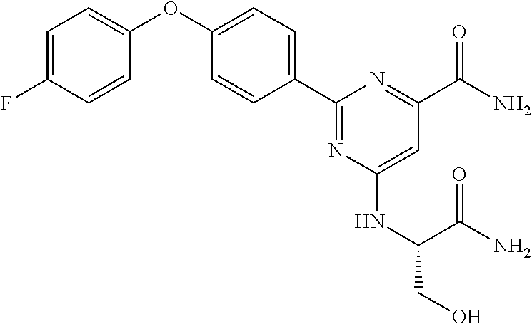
C1=C(F)C=CC(OC2=CC=C(C3=NC(NC(CO)C(N)=O)=CC(C(N)=O)=N3)C=C2)=C1
